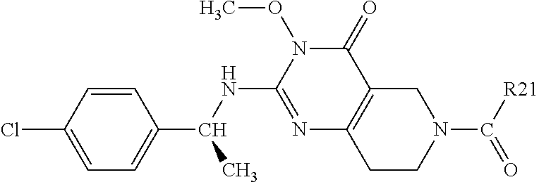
N1=C(NC(C2=CC=C(Cl)C=C2)C)N(OC)C(=O)C2=C1CCN(C([R21])=O)C2
